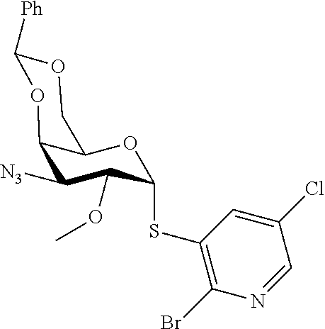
C1(SC2C(OC)C([N3])C3C(COC([Ph])O3)O2)=C(Br)N=CC(Cl)=C1
